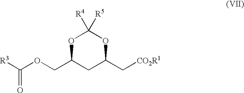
O1C(COC([R3])=O)CC(C[CO2R1])OC1([R4])[R5]
